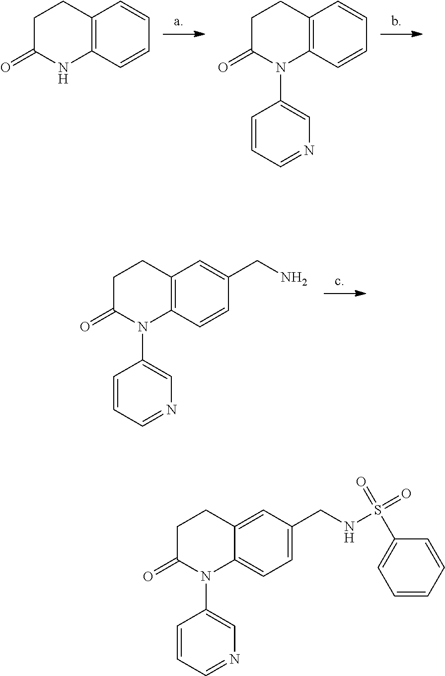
C12=C(C=CC=C1)NC(=O)CC2.C12=C(C=CC=C1)N(C1=CN=CC=C1)C(=O)CC2.C12=C(C=CC(CN)=C1)N(C1=CN=CC=C1)C(=O)CC2.C12=CC(CNS(=O)(=O)C3=CC=CC=C3)=CC=C1N(C1=CN=CC=C1)C(=O)CC2
